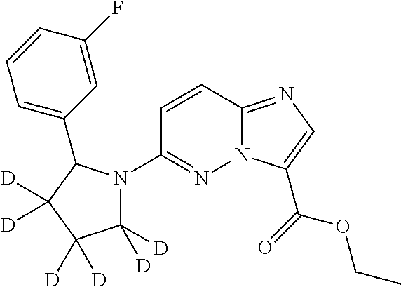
N12C(=NC=C1C(=O)OCC)C=CC(N1C([D])([D])C([D])([D])C([D])([D])C1C1=CC=CC(F)=C1)=N2
